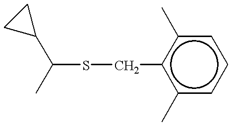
C(SCc1c(C)cccc1C)(C)C1CC1
